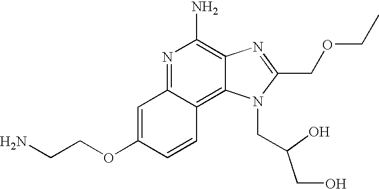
C1=C(OCCN)C=CC2=C3C(=C(N)N=C12)N=C(COCC)N3CC(CO)O
